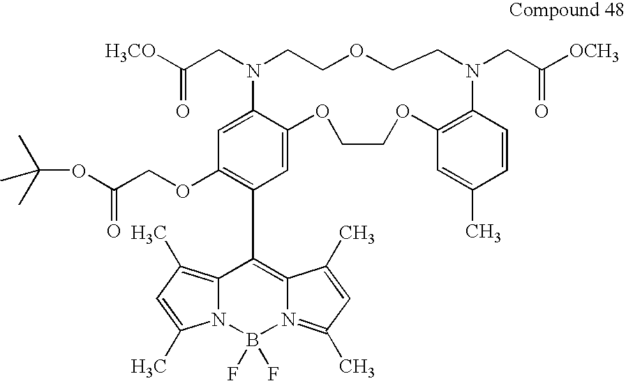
C1(OCC(OC(C)(C)C)=O)=C(C2=C3N(=C(C)C=C3C)B(F)(F)N3C2=C(C)C=C3C)C=C2C(=C1)N(CC([H3CO])=O)CCOCCN(CC([OCH3])=O)C1=C(OCCO2)C=C(C)C=C1
